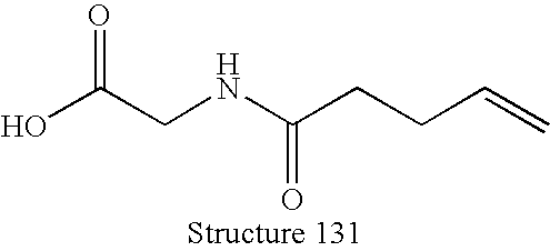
OC(CNC(CCC=C)=O)=O
